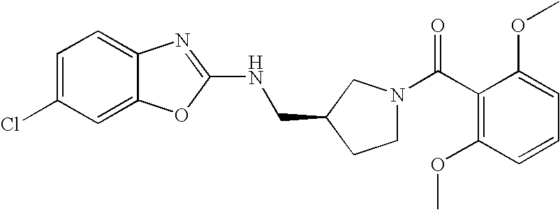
C1=C(Cl)C=C2C(=C1)N=C(NCC1CCN(C(C3=C(OC)C=CC=C3OC)=O)C1)O2
